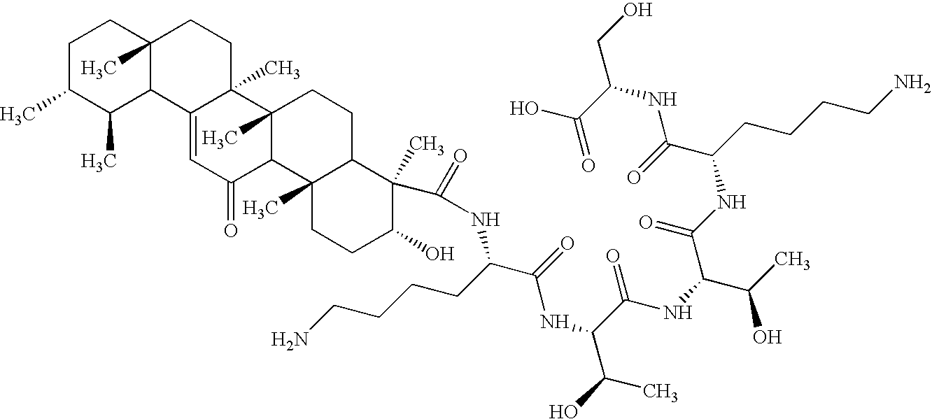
N(C(CCCCN)C(NC(C(NC(C(C)O)C(NC(C(NC(CO)C(=O)O)=O)CCCCN)=O)=O)C(C)O)=O)C(=O)C1(C)C2C(C)(C3C(=O)C=C4C5C(C)C(C)CCC5(C)CCC4(C)C3(C)CC2)CCC1O
